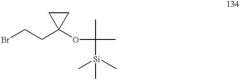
BrCCC1(OC(C)(C)[Si](C)(C)C)CC1
